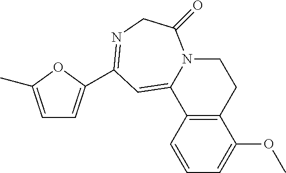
C1=CC2=C(C(OC)=C1)CCN1C2=CC(C2=CC=C(C)O2)=NCC1=O
